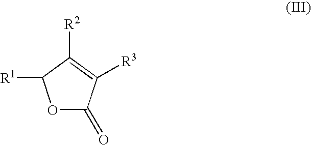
O1C(=O)C([R3])=C([R2])C1[R1]
